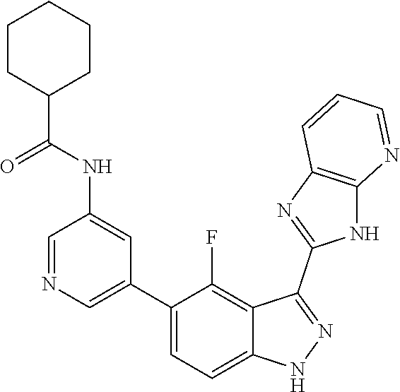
C1=NC=C(C2=CC=C3C(=C2F)C(C2=NC4=C(N2)N=CC=C4)=NN3)C=C1NC(=O)C1CCCCC1
